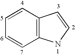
C12=C(C=CC=C1)C=CN2
